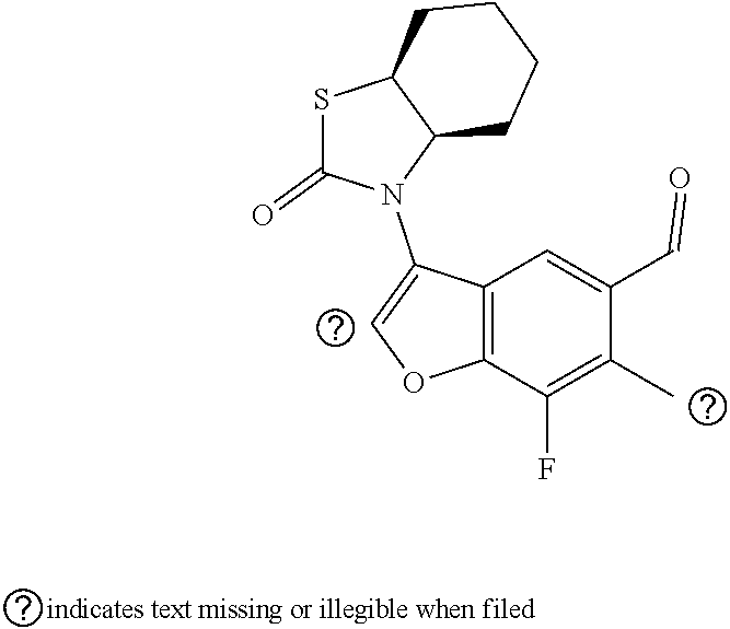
N1(C2=COC3=C2C=C(C=O)C(C)=C3F)C2C(SC1=O)CCCC2
